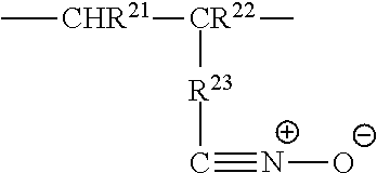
[R23](C#[N+][O-])[CR22]([CHR21]C)C
